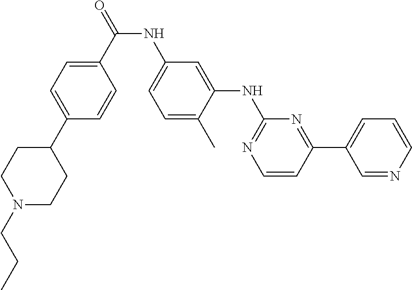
N(C(C1=CC=C(C2CCN(CCC)CC2)C=C1)=O)C1=CC=C(C)C(NC2=NC=CC(C3=CC=CN=C3)=N2)=C1
